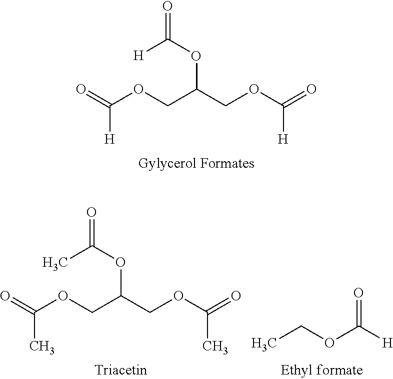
O=C(OCC(COC(=O)[H])OC(=O)[H])[H].O=C(OCC(COC(=O)C)OC(=O)C)C.CCOC([H])=O
